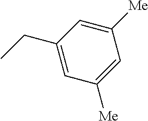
CCC1=CC([Me])=CC([Me])=C1
